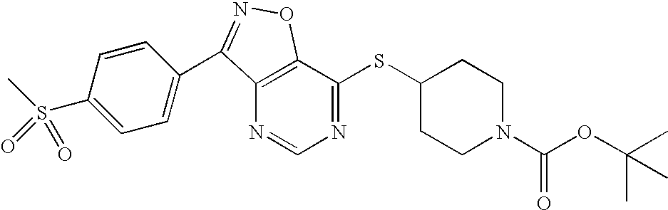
C12=C(C(SC3CCN(C(OC(C)(C)C)=O)CC3)=NC=N1)ON=C2C1=CC=C(S(C)(=O)=O)C=C1
